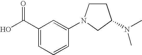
C1(C(O)=O)=CC=CC(N2CCC(N(C)C)C2)=C1
